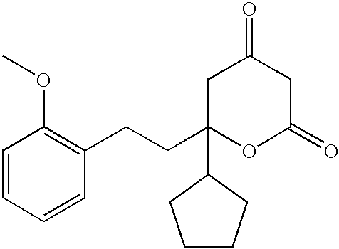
C1C(CCC2=C(OC)C=CC=C2)(C2CCCC2)OC(=O)CC1=O
